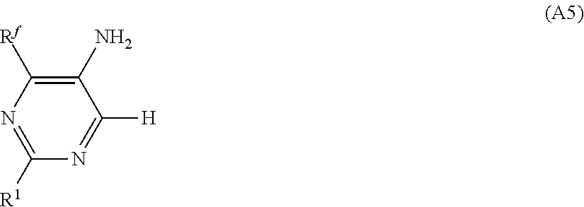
N1=C([R1])N=C([H])C(N)=C1[Rf]
